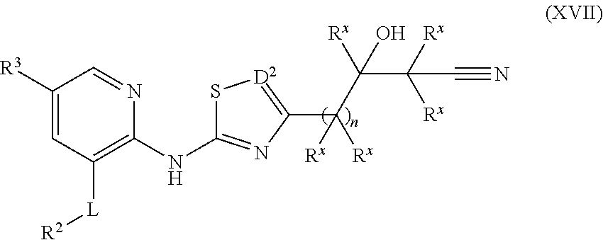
C1([R3])=CC([L][R2])=C(NC2=NC(C(C(C([Rx])([Rx])C#N)([Rx])O)([Rx])[Rx])=[D2]S2)N=C1
